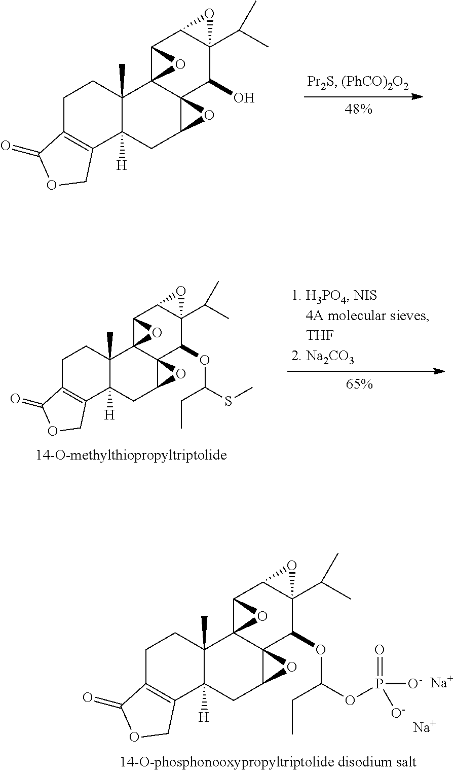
C1C2=C(C3([H])C(C)(C1)C14C5(C(C3)O5)C(O)C3(C(C)C)C(C1O4)O3)COC2=O.C1C2=C(C3([H])C(C)(C1)C14C5(C(C3)O5)C(OC(SC)CC)C3(C(C)C)C(C1O4)O3)COC2=O.[Na].[Na].C1C2=C(C3([H])C(C)(C1)C14C5(C(C3)O5)C(OC(OP([O-])(=O)[O-])CC)C3(C(C)C)C(C1O4)O3)COC2=O
